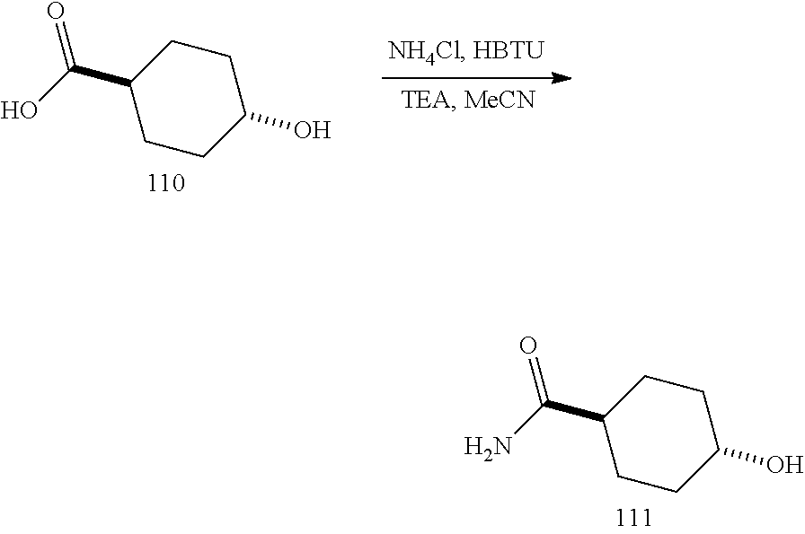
C1(C(O)=O)CCC(O)CC1.C1(C(N)=O)CCC(O)CC1
